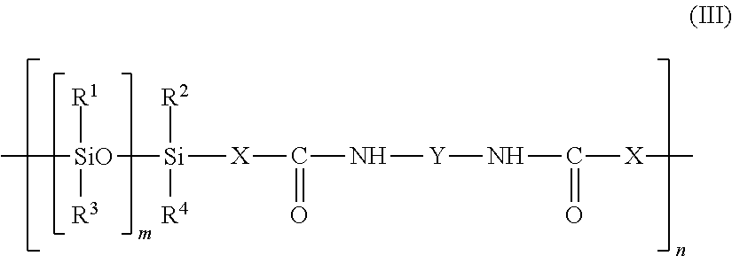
C[SiO]([R1])([R3])[Si]([X]C(N[Y]NC([X]C)=O)=O)([R2])[R4]
